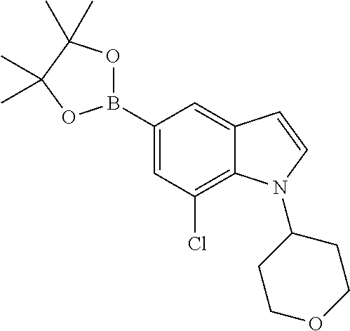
C1(B2OC(C)(C)C(C)(C)O2)=CC(Cl)=C2C(=C1)C=CN2C1CCOCC1
